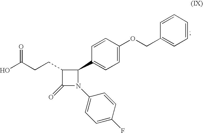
OC(CCC1C(=O)N(C2=CC=C(F)C=C2)C1C1=CC=C(OCC2=CC=CC=C2)C=C1)=O
